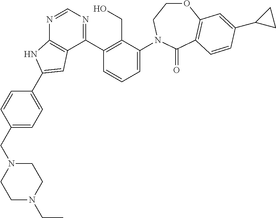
C1(CN2CCN(CC)CC2)=CC=C(C2=CC3=C(N=CN=C3C3=C(CO)C(N4CCOC5=C(C4=O)C=CC(C4CC4)=C5)=CC=C3)N2)C=C1
